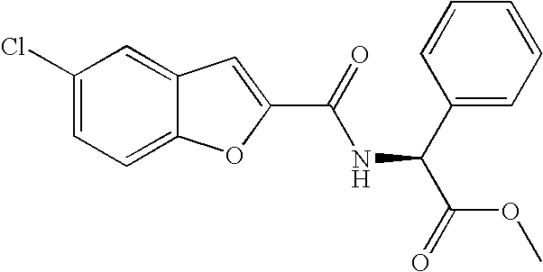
C1(C(=O)NC(C(=O)OC)C2=CC=CC=C2)=CC2=CC(Cl)=CC=C2O1
